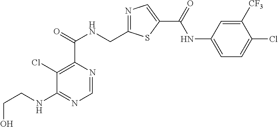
C1=NC(C(=O)NCC2=NC=C(C(=O)NC3=CC=C(Cl)C([CF3])=C3)S2)=C(Cl)C(NCCO)=N1
